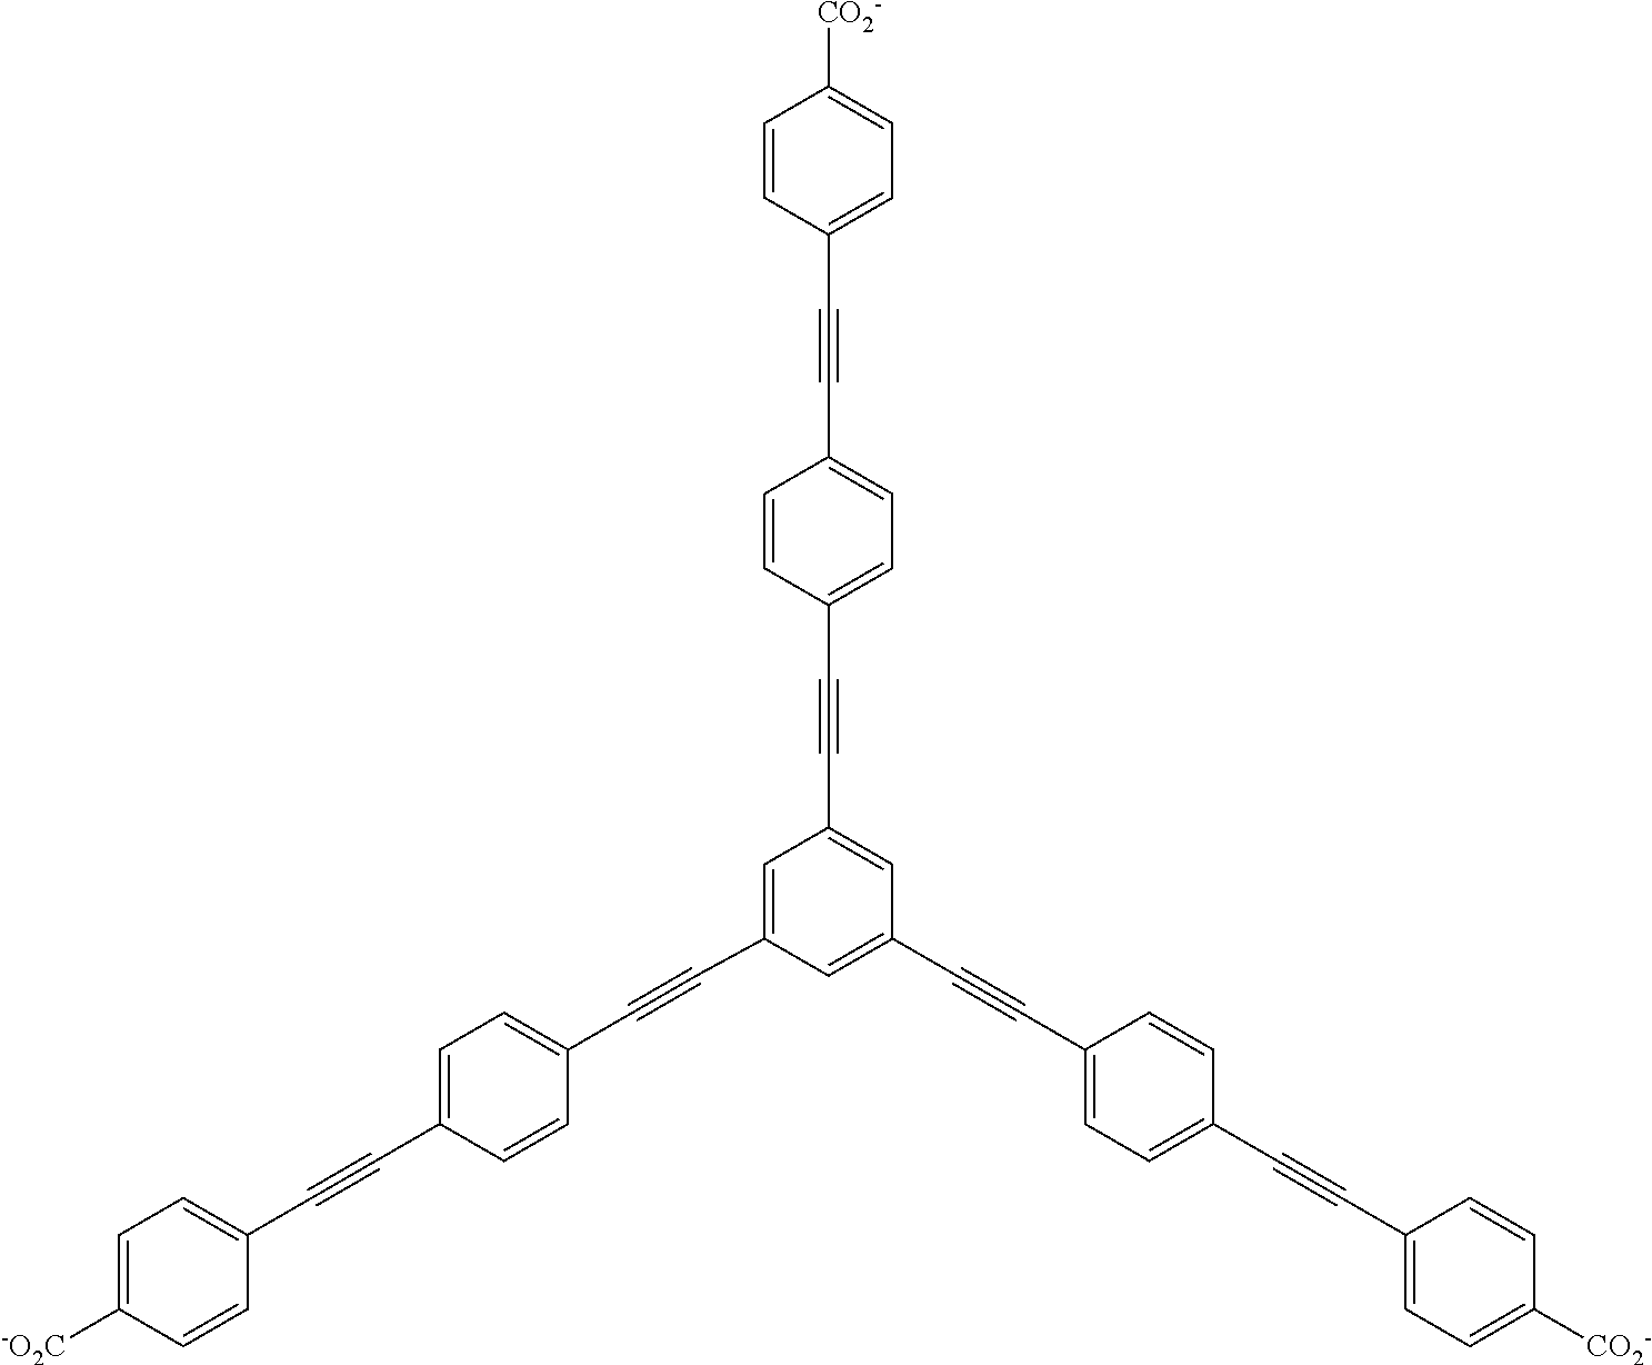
C1([CO2-])=CC=C(C#CC2=CC=C(C#CC3=CC(C#CC4=CC=C(C#CC5=CC=C([CO2-])C=C5)C=C4)=CC(C#CC4=CC=C(C#CC5=CC=C([-O2C])C=C5)C=C4)=C3)C=C2)C=C1
